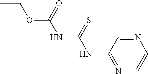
N1=C(NC(NC(=O)OCC)=S)C=NC=C1
